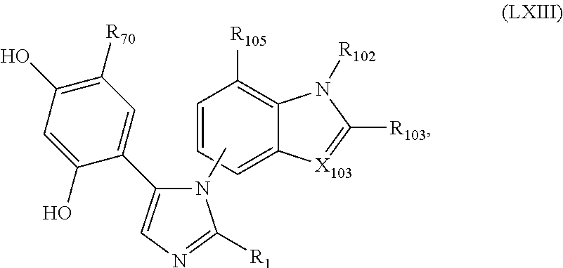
C1=CC=C2C(=C1[R105])N([R102])C([R103])=[X103]2.C1([R70])=C(O)C=C(O)C(C2=CN=C([R1])N2C)=C1
